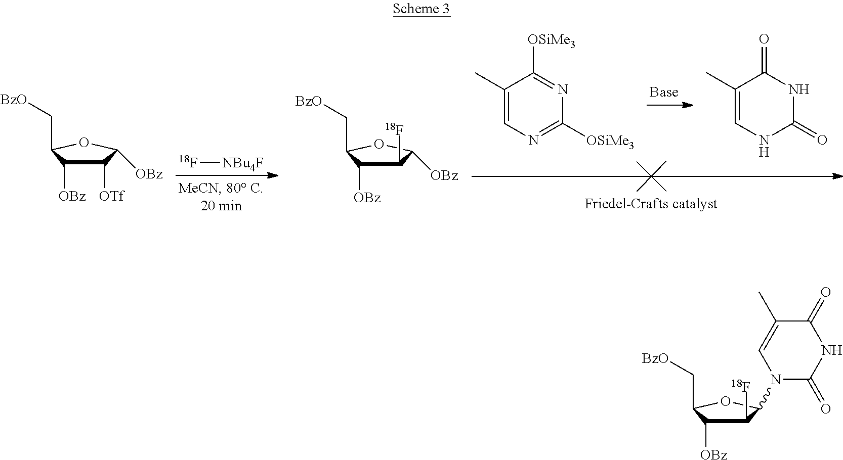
C1([18F])C([OBz])C(C[BzO])OC1N1C(=O)NC(=O)C(C)=C1.[NBu4F][18F].C1([OTf])C([OBz])C(C[BzO])OC1[OBz].C1([18F])C([OBz])C(C[BzO])OC1[OBz].C1(C)=CN=C([OSiMe3])N=C1[OSiMe3].C1(C)=CNC(=O)NC1=O
